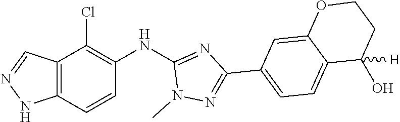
C12=C(C=CC(NC3=NC(C4=CC=C5C(=C4)OCCC5([H])O)=NN3C)=C1Cl)NN=C2
